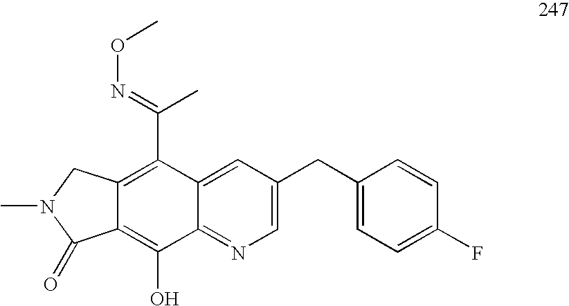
C12=C(O)C3=NC=C(CC4=CC=C(F)C=C4)C=C3C(C(C)=NOC)=C1CN(C)C2=O
